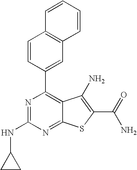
N1=C(NC2CC2)N=C2C(=C1C1=CC3=C(C=C1)C=CC=C3)C(N)=C(C(N)=O)S2
